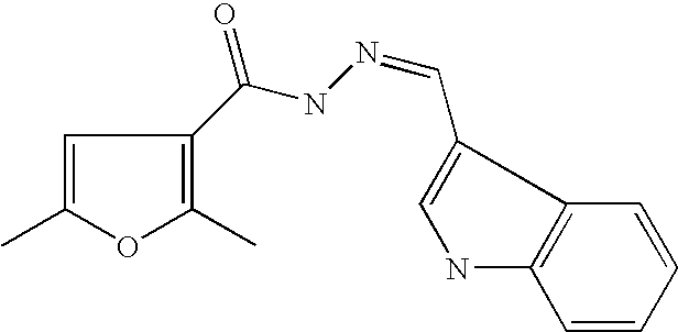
C1=C(C)OC(C)=C1C(NN=CC1=CNC2=C1C=CC=C2)=O
